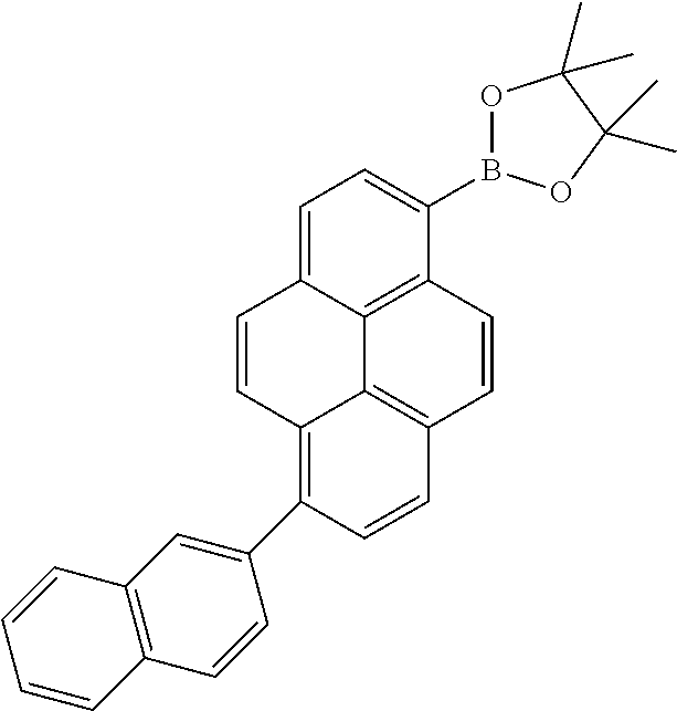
C1(C2=C3C4=C(C=C2)C=CC2=C4C(=CC=C2B2OC(C)(C)C(C)(C)O2)C=C3)=CC2=C(C=C1)C=CC=C2
